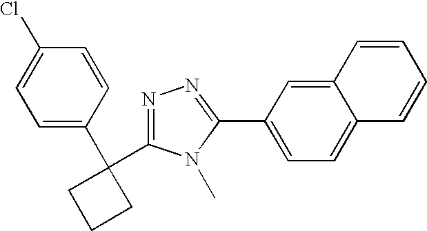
C1=CC(C2(C3=NN=C(C4=CC=C5C(=C4)C=CC=C5)N3C)CCC2)=CC=C1Cl
